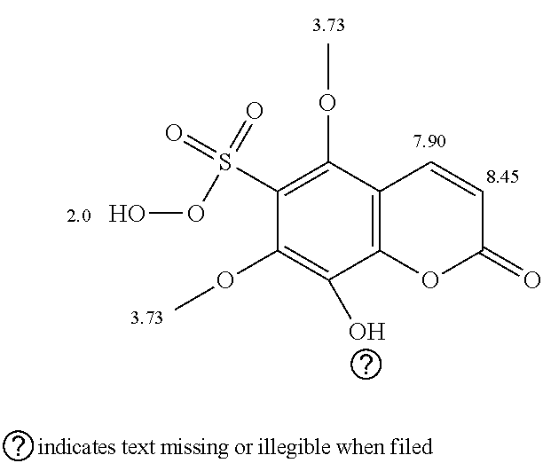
C1(OC)=C(O)C2=C(C(OC)=C1S(=O)(=O)OO)C=CC(=O)O2
